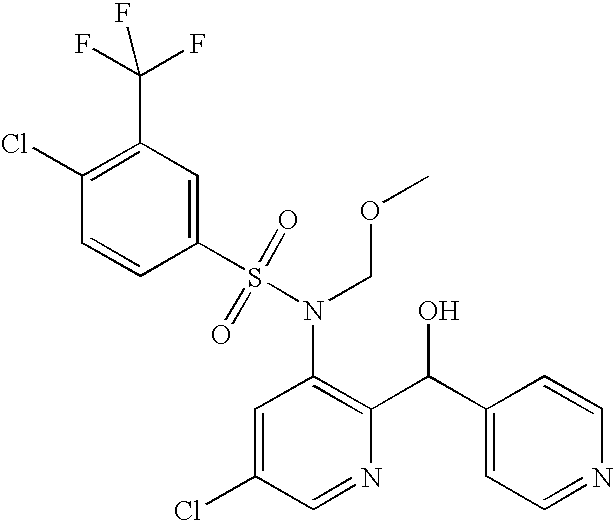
C1(Cl)=C(C(F)(F)F)C=C(S(N(C2=C(C(C3=CC=NC=C3)O)N=CC(Cl)=C2)COC)(=O)=O)C=C1
